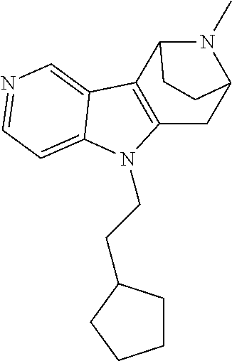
N1=CC=C2C(=C1)C1=C(N2CCC2CCCC2)CC2N(C)C1CC2
